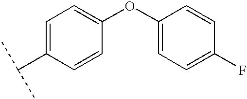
C1=C(C(C)C)C=CC(OC2=CC=C(F)C=C2)=C1
